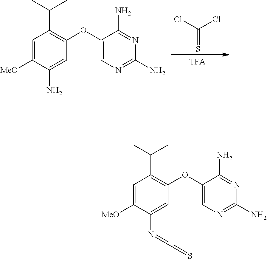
ClC(Cl)=S.C1=C([MeO])C(N)=CC(OC2=CN=C(N)N=C2N)=C1C(C)C.C1=C([MeO])C(N=CC=S)=CC(OC2=CN=C(N)N=C2N)=C1C(C)C
